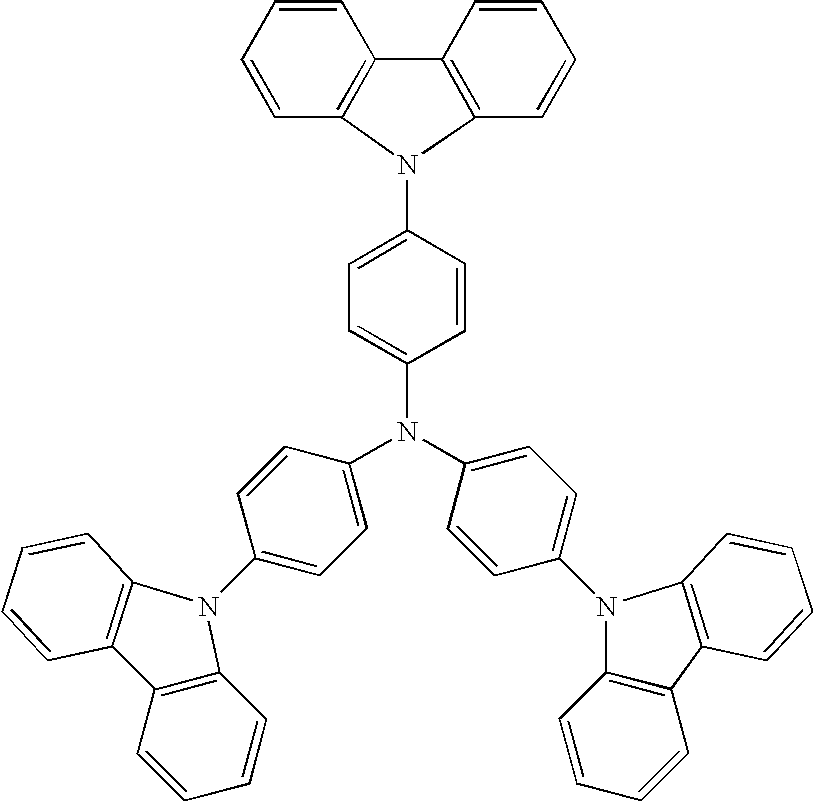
C1=CC=CC2=C1C1=C(C=CC=C1)N2C1=CC=C(N(C2=CC=C(N3C4=C(C=CC=C4)C4=C3C=CC=C4)C=C2)C2=CC=C(N3C4=C(C=CC=C4)C4=C3C=CC=C4)C=C2)C=C1
